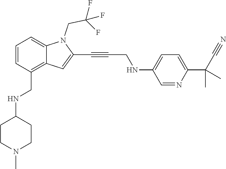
C1(C#CCNC2=CC=C(C(C)(C)C#N)N=C2)=CC2=C(CNC3CCN(C)CC3)C=CC=C2N1CC(F)(F)F
